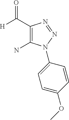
C1(C([H])=O)=C(N)N(C2=CC=C(OC)C=C2)N=N1
